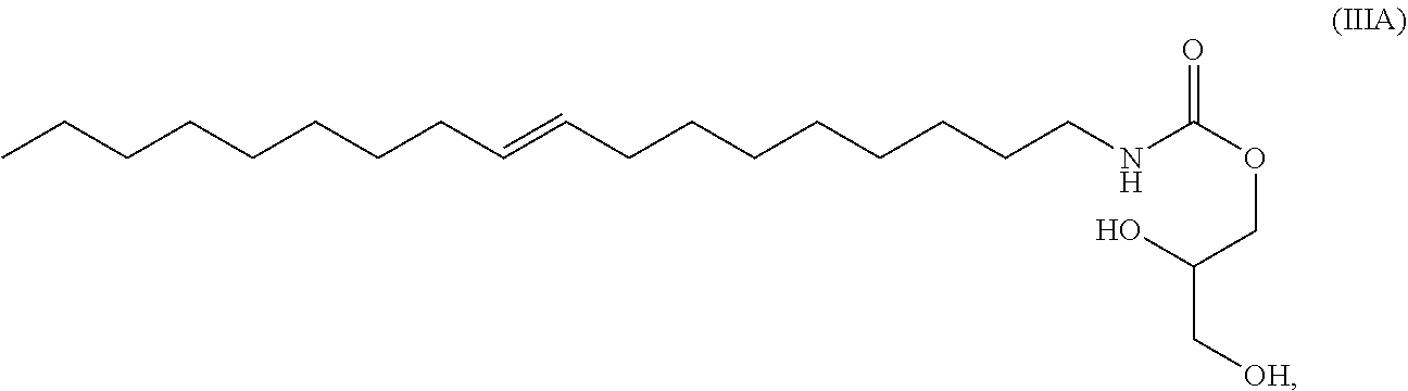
CCCCCCCCC=CCCCCCCCCNC(=O)OCC(O)C[OH]
